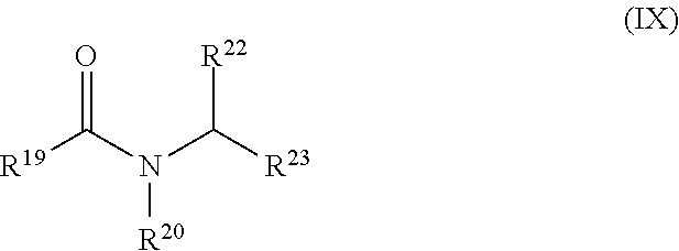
[R19]C(N(C([R23])[R22])[R20])=O
